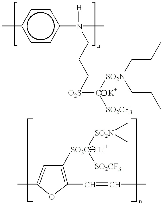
c1cc(N([H])(CCC[O2S]C([SO2N](CCC)CCC)[SO2CF3])C)ccc1C.C1(C=CC)=C([SO2C]([SO2N](C)C)[SO2CF3])C=C(C)O1.[Li].[K]
